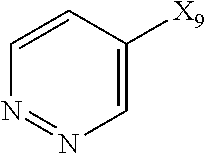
C1=CC([X9])=CN=N1
